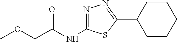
COCC(NC1=NN=C(C2CCCCC2)S1)=O
